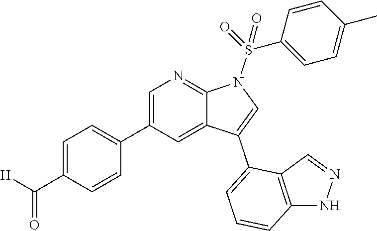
C1=C(C2=CC=C(C([H])=O)C=C2)C=C2C(=N1)N(S(C1=CC=C(C)C=C1)(=O)=O)C=C2C1=CC=CC2=C1C=NN2
